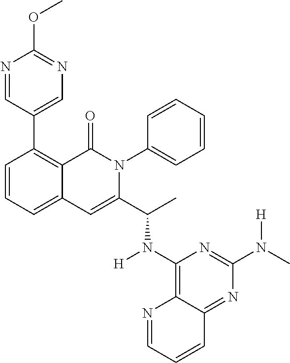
C1=CC=C2C(=C1C1=CN=C(OC)N=C1)C(=O)N(C1=CC=CC=C1)C(C(C)N(C1=C3C(=NC(N([H])C)=N1)C=CC=N3)[H])=C2
